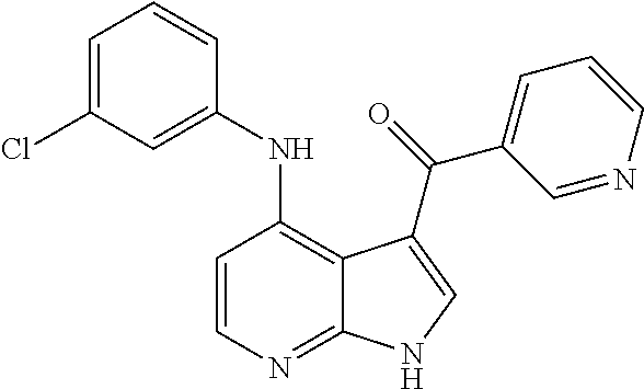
C1=CN=C2C(=C1NC1=CC(Cl)=CC=C1)C(C(=O)C1=CC=CN=C1)=CN2
